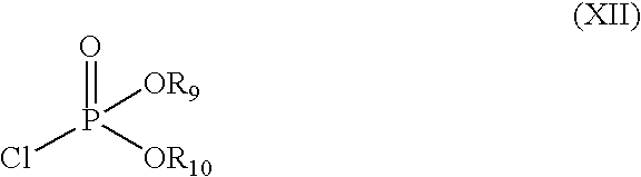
ClP([OR10])([OR9])=O
